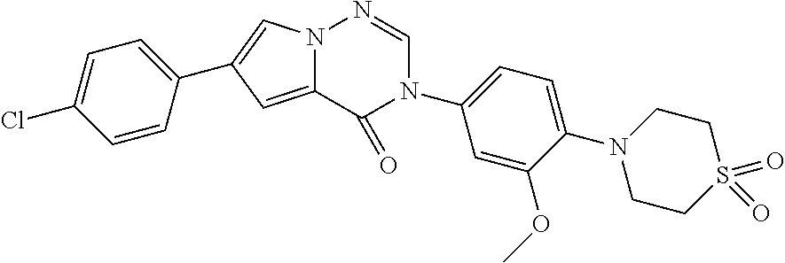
C1=C2N(C=C1C1=CC=C(Cl)C=C1)N=CN(C1=CC=C(N3CCS(=O)(=O)CC3)C(OC)=C1)C2=O
